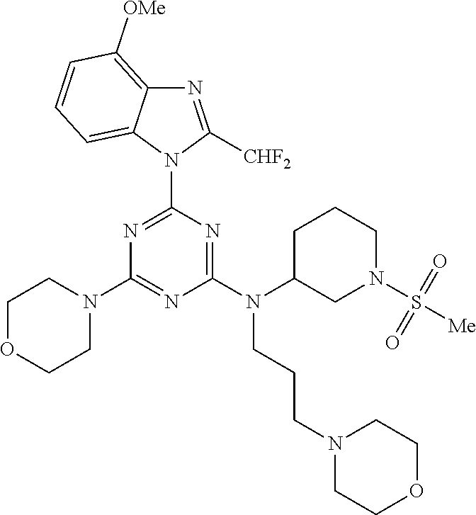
N1=C(N2C([CHF2])=NC3=C([OMe])C=CC=C23)N=C(N(C2CN(S([Me])(=O)=O)CCC2)CCCN2CCOCC2)N=C1N1CCOCC1
